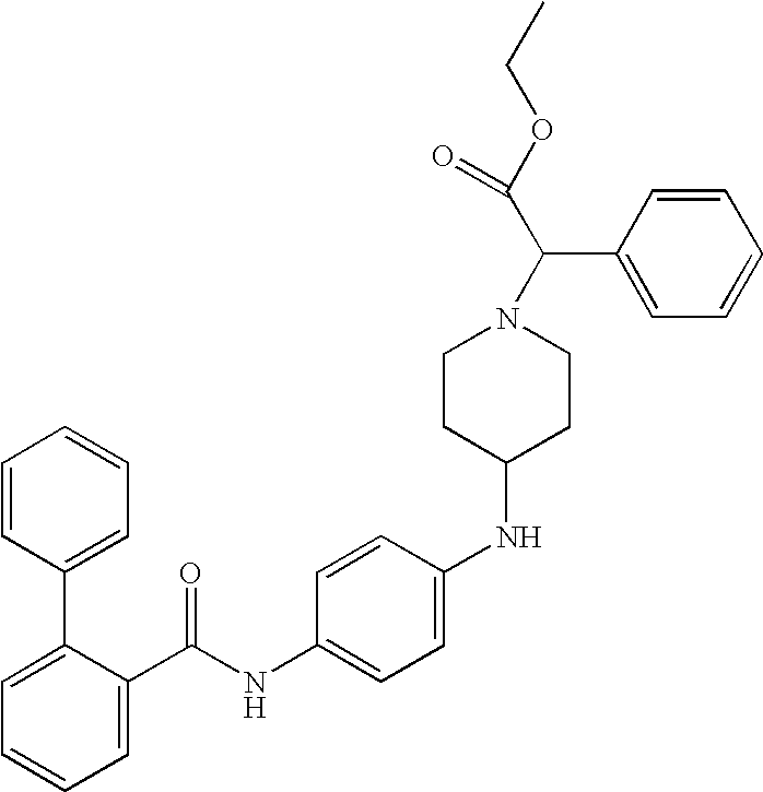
C1=C(C(NC2=CC=C(NC3CCN(C(C(OCC)=O)C4=CC=CC=C4)CC3)C=C2)=O)C(C2=CC=CC=C2)=CC=C1
